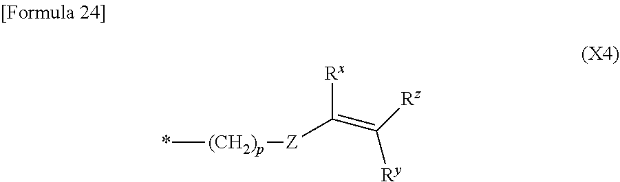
*[(CH2)p][Z]C([Rx])=C([Rz])[Ry]
